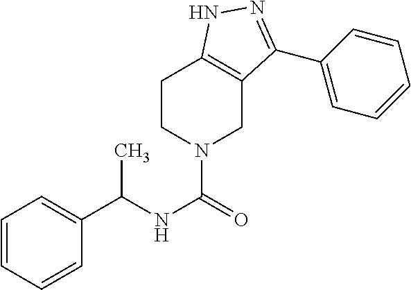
C(NC(=O)N1CC2=C(CC1)NN=C2C1=CC=CC=C1)(C1=CC=CC=C1)C
